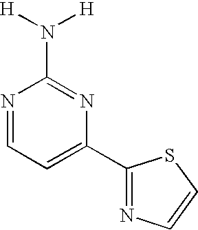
N1=CC=C(C2=NC=CS2)N=C1N([H])[H]
